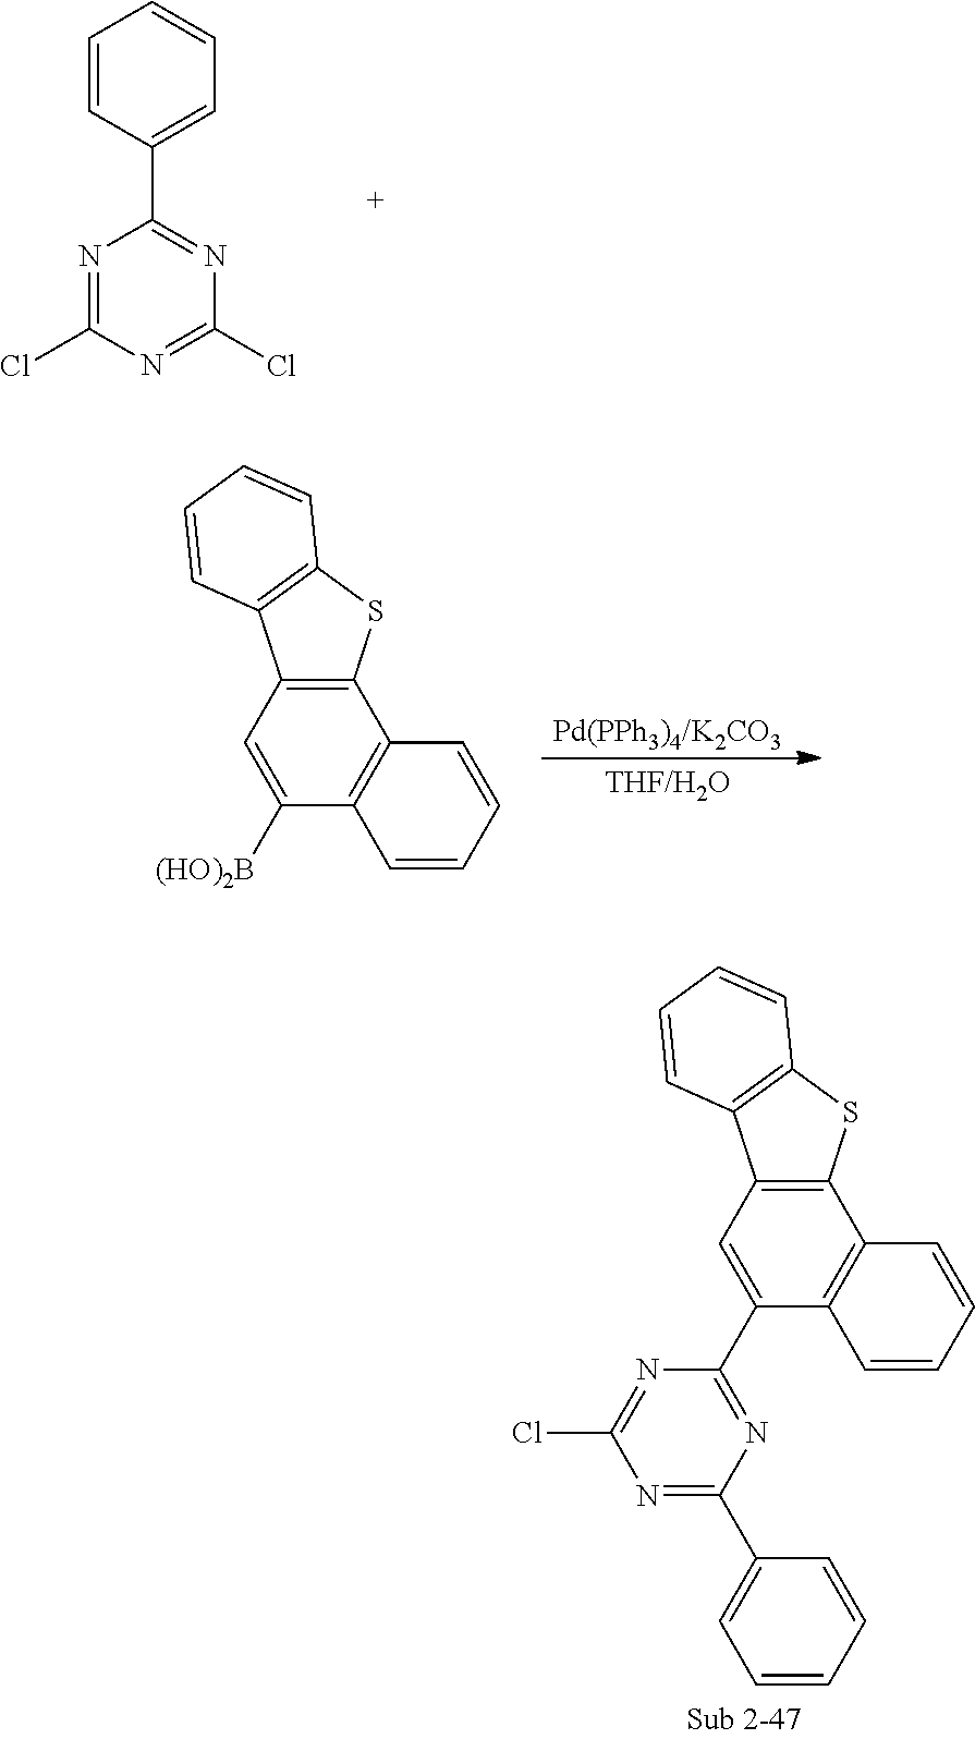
C1=CC(C2=NC(Cl)=NC(Cl)=N2)=CC=C1.C12=C(C3=C(C([(HO)2B])=C1)C=CC=C3)SC1=C2C=CC=C1.C12=C(C3=C(C(C4=NC(C5=CC=CC=C5)=NC(Cl)=N4)=C1)C=CC=C3)SC1=C2C=CC=C1
